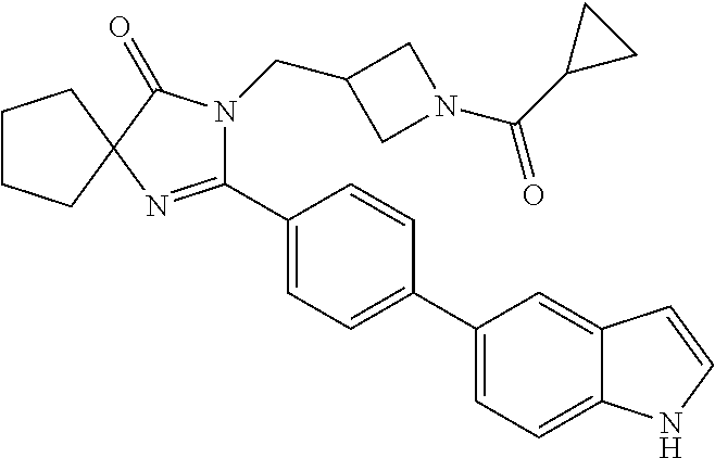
C1CCC2(C1)N=C(C1=CC=C(C3=CC=C4C(=C3)C=CN4)C=C1)N(CC1CN(C(C3CC3)=O)C1)C2=O
